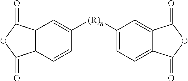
C12=C(C=CC([(R)n]C3=CC=C4C(=C3)C(=O)OC4=O)=C1)C(=O)OC2=O
